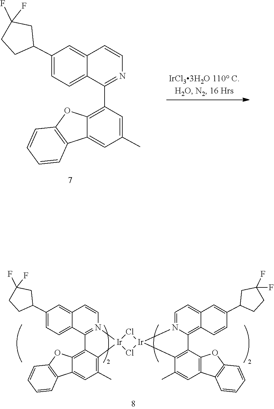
C1=C2C(=CC=C1C1CCC(F)(F)C1)C(C1=C3C(=CC(C)=C1)C1=C(C=CC=C1)O3)=NC=C2.C1=C2C(=CC=C1C1CCC(F)(F)C1)C1=N(C=C2)[Ir]2(C3=C(C)C=C4C(=C13)OC1=C4C=CC=C1)Cl[Ir]1(Cl2)N2=CC=C3C=C(C4CCC(F)(F)C4)C=CC3=C2C2=C1C(C)=CC1=C2OC2=C1C=CC=C2
